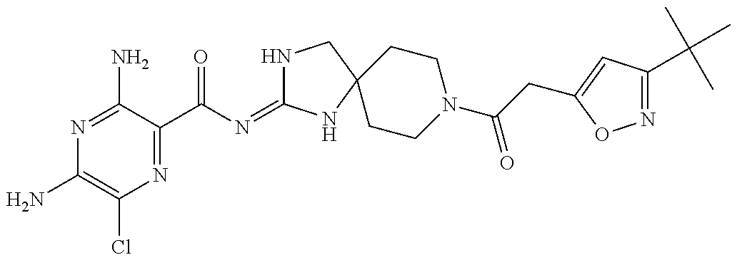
N1=C(N)C(C(N=C2NCC3(N2)CCN(C(=O)CC2=CC(C(C)(C)C)=NO2)CC3)=O)=NC(Cl)=C1N
